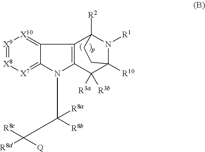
[X9]1=[X8][X7]=C2C(=[X10]1)C1=C(N2C(C([R8c])([R8d])[Q])([R8b])[R8a])C([R3a])([R3b])C2([R10])N([R1])C1([R2])CC2
